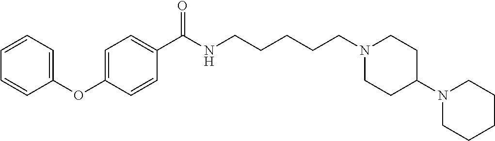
C1(OC2=CC=C(C(NCCCCCN3CCC(N4CCCCC4)CC3)=O)C=C2)=CC=CC=C1
